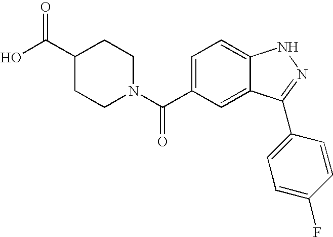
N1(C(C2=CC=C3C(=C2)C(C2=CC=C(F)C=C2)=NN3)=O)CCC(C(O)=O)CC1
